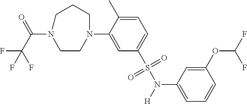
C1(S(=O)(=O)N([H])C2=CC=CC(OC(F)F)=C2)=CC=C(C)C(N2CCN(C(C(F)(F)F)=O)CCC2)=C1
